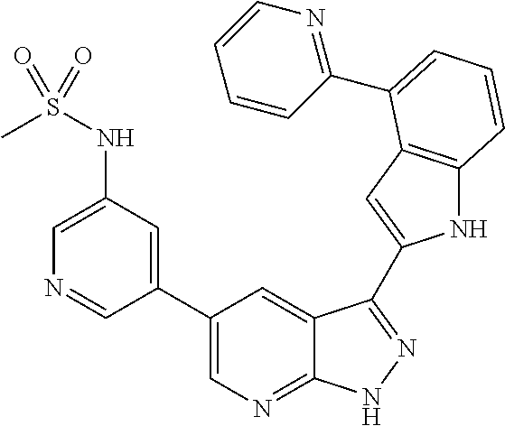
C1(C2=CN=C3C(=C2)C(C2=CC4=C(N2)C=CC=C4C2=NC=CC=C2)=NN3)=CC(NS(C)(=O)=O)=CN=C1
